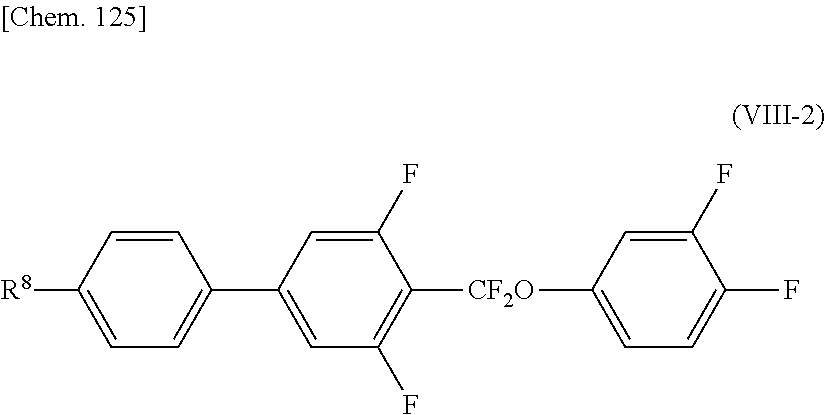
[R8]C1=CC=C(C2=CC(F)=C([CF2O]C3=CC=C(F)C(F)=C3)C(F)=C2)C=C1
